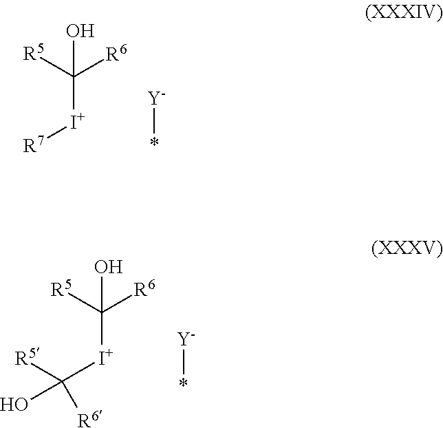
OC([R5])([R6])[I+][R7].[Y]*.OC([R5])([R6])[I+]C([R5])([R6])O.[Y]*
